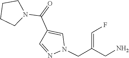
N1(CC(CN)=CF)N=CC(C(=O)N2CCCC2)=C1
